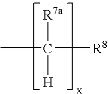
CC([R7a])([H])[R8]
